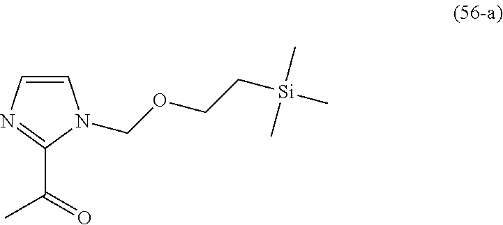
N1(COCC[Si](C)(C)C)C=CN=C1C(C)=O
